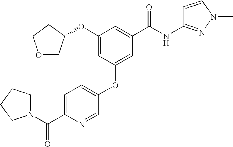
C1(OC2COCC2)=CC(OC2=CC=C(C(=O)N3CCCC3)N=C2)=CC(C(NC2=NN(C)C=C2)=O)=C1
